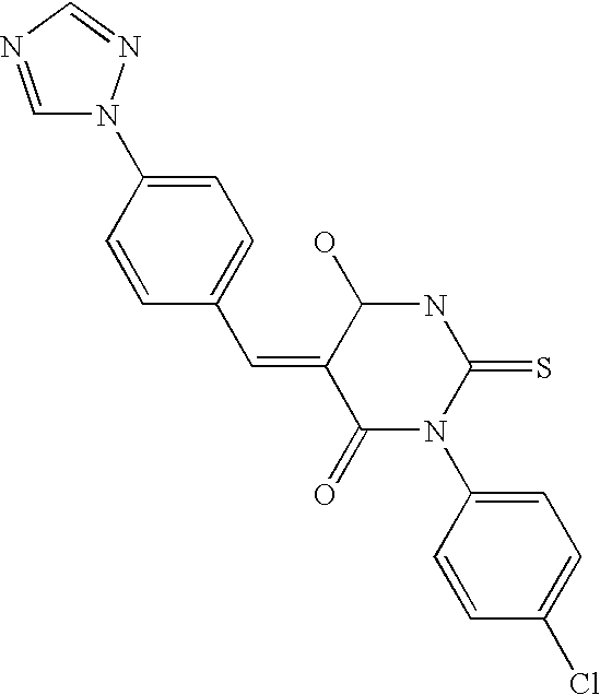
C1(C=C2C(=O)N(C3=CC=C(Cl)C=C3)C(=S)NC2O)=CC=C(N2C=NC=N2)C=C1
